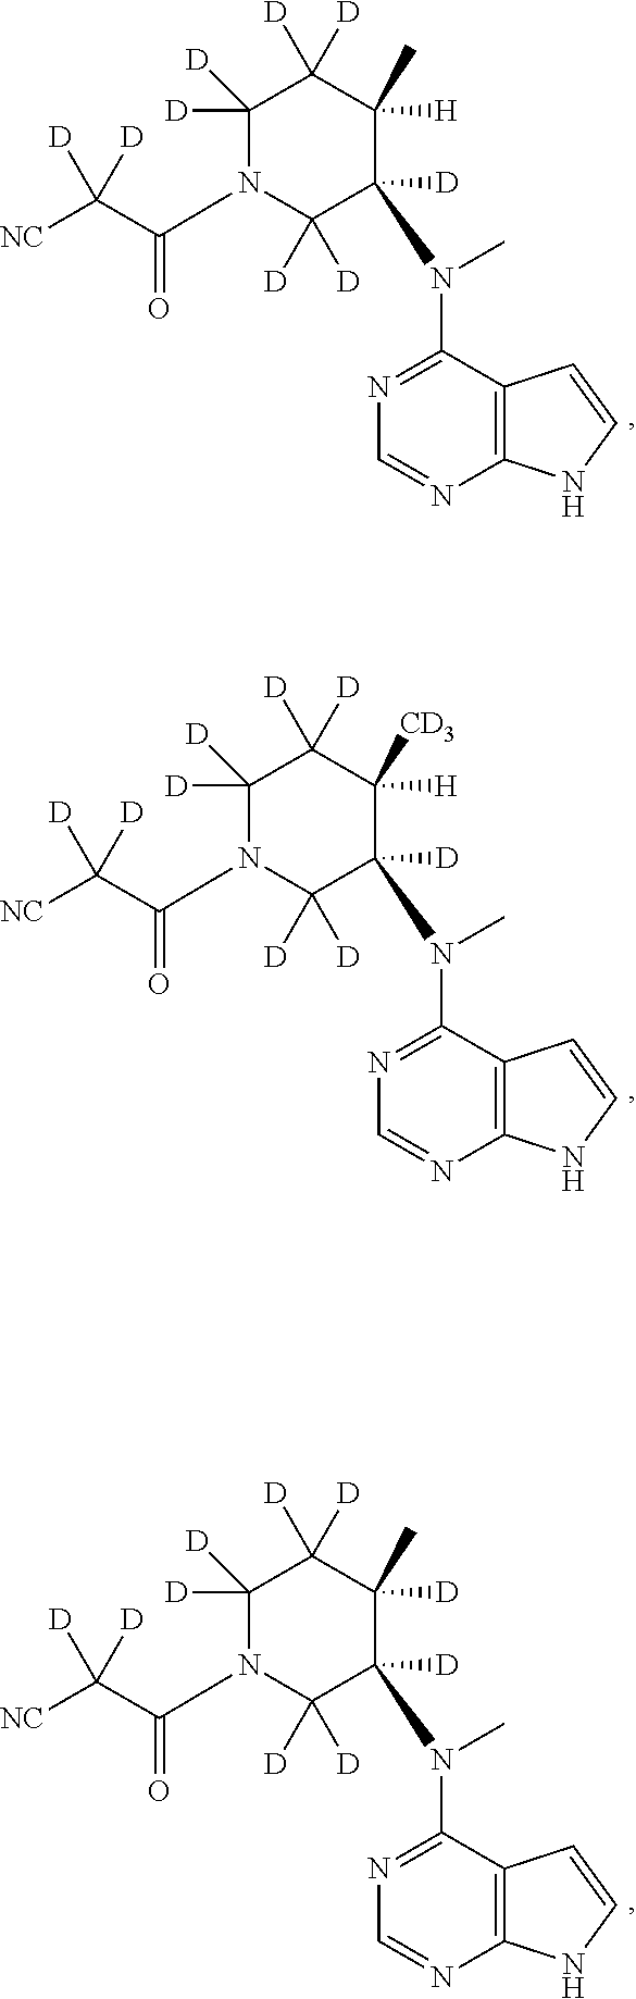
C12=C(C(N(C)C3([D])C([D])([D])N(C(C([NC])([D])[D])=O)C([D])([D])C([D])([D])C3([H])C)=NC=N1)C=CN2.C12=C(C(N(C)C3([D])C([D])([D])N(C(C([NC])([D])[D])=O)C([D])([D])C([D])([D])C3([H])[CD3])=NC=N1)C=CN2.C12=C(C(N(C)C3([D])C([D])([D])N(C(C([NC])([D])[D])=O)C([D])([D])C([D])([D])C3([D])C)=NC=N1)C=CN2
